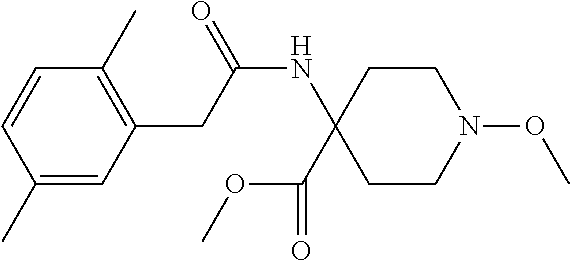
C1(C)=CC(CC(NC2(C(OC)=O)CCN(OC)CC2)=O)=C(C)C=C1
